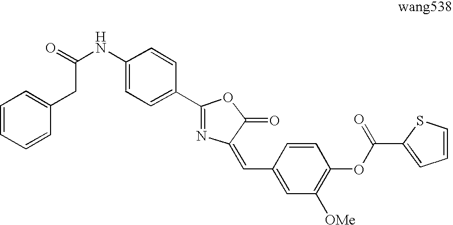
C1=CSC(C(=O)OC2=C([OMe])C=C(C=C3C(=O)OC(C4=CC=C(NC(=O)CC5=CC=CC=C5)C=C4)=N3)C=C2)=C1
